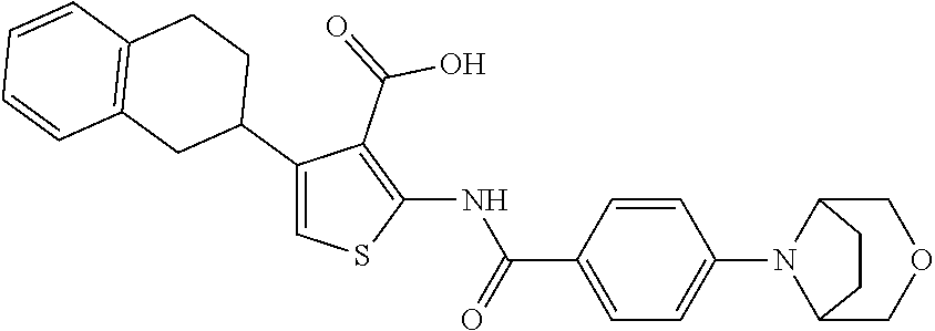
C1=CC(C(=O)NC2=C(C(=O)O)C(C3CCC4=C(C3)C=CC=C4)=CS2)=CC=C1N1C2COCC1CC2
